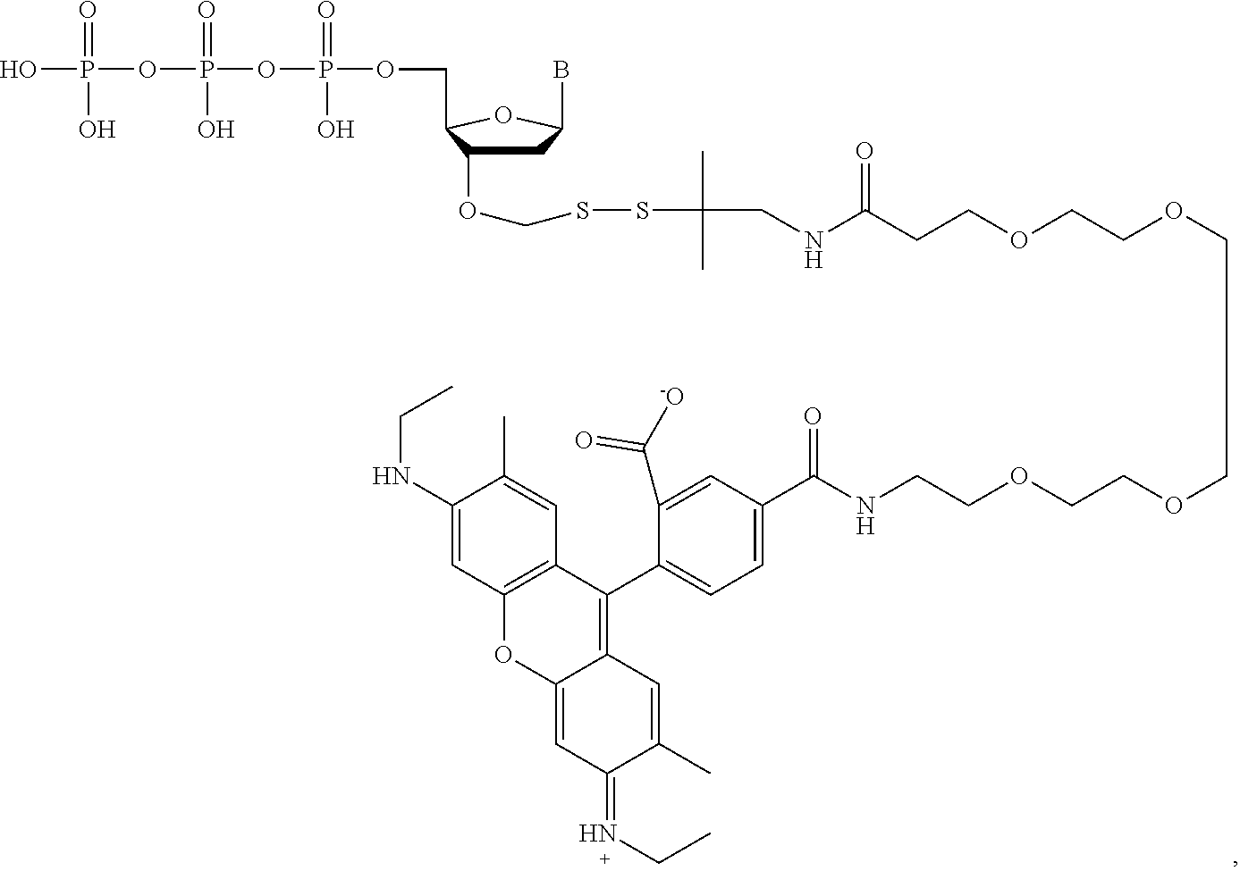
C1C(B)OC(COP(OP(OP(O)(=O)O)(=O)O)(=O)O)C1OCSSC(CNC(=O)CCOCCOCCOCCOCCNC(C1=CC=C(C2=C3C(=CC(=NCC)C(C)=C3)OC3=C2C=C(C)C(NCC)=C3)C(C([-O])=O)=C1)=O)(C)C
